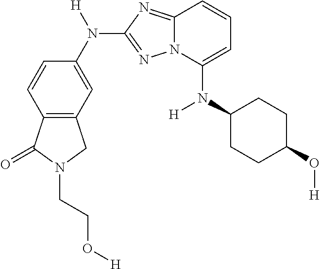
C1(N(C2=CC=CC3=NC(N(C4=CC5=C(C=C4)C(=O)N(CCO[H])C5)[H])=NN23)[H])CCC(O[H])CC1
